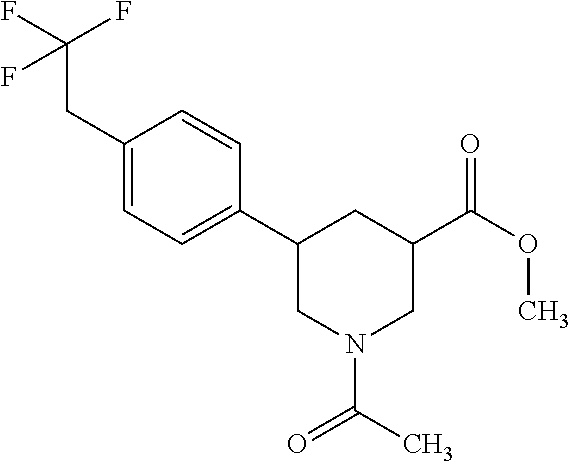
C1(CC(F)(F)F)=CC=C(C2CN(C(=O)C)CC(C(=O)OC)C2)C=C1
